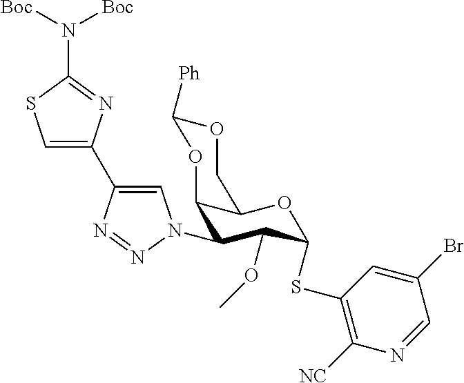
C1(N2C=C(C3=CSC(N([Boc])[Boc])=N3)N=N2)C(OC)C(SC2=C([NC])N=CC(Br)=C2)OC2C1OC([Ph])OC2
